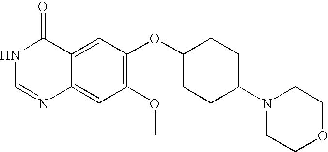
C1(=O)NC=NC2=CC(OC)=C(OC3CCC(N4CCOCC4)CC3)C=C12
